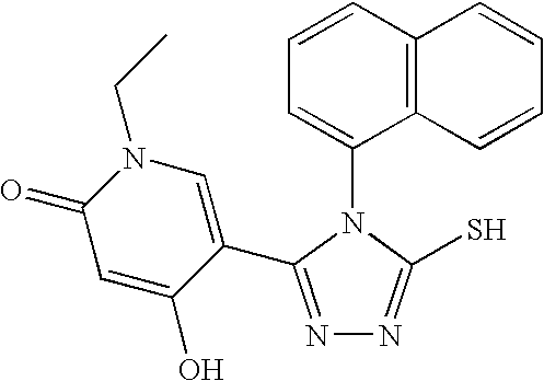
C1=CC2=C(C(N3C(S)=NN=C3C3=CN(CC)C(=O)C=C3O)=C1)C=CC=C2
